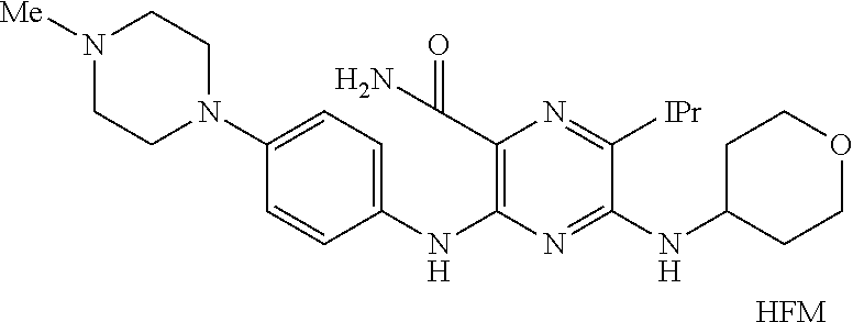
N1([Me])CCN(C2=CC=C(NC3=C(C(N)=O)N=C([IPr])C(NC4CCOCC4)=N3)C=C2)CC1.[HFM]
